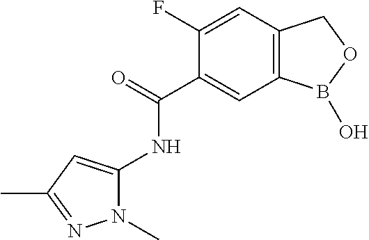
C1(F)=CC2=C(C=C1C(=O)NC1=CC(C)=NN1C)B(O)OC2
